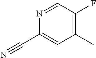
C1(F)=C(C)C=C(C#N)N=C1
